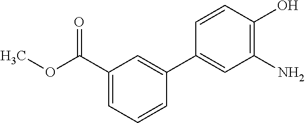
C1(C(OC)=O)=CC=CC(C2=CC(N)=C(O)C=C2)=C1
